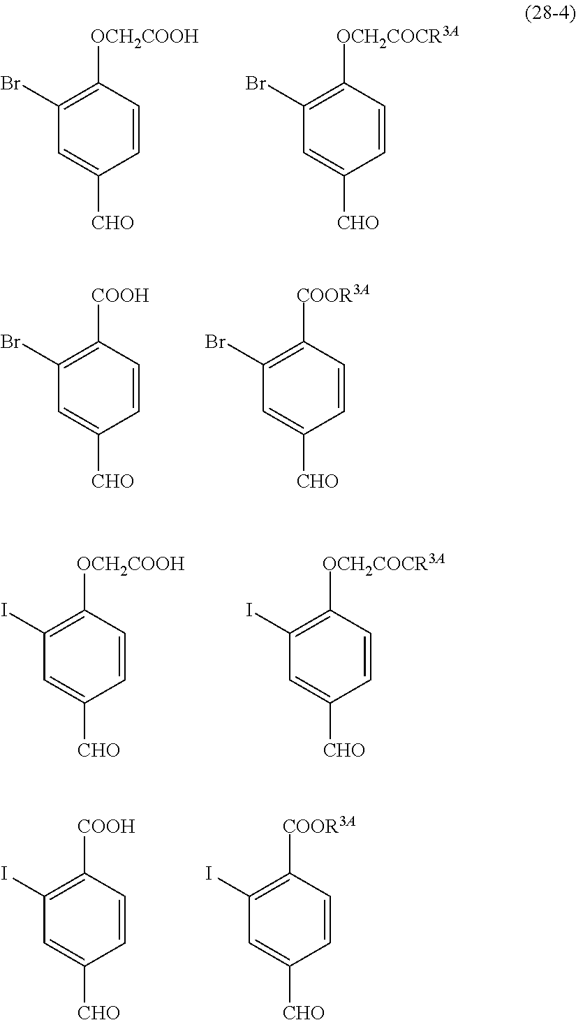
C1(Br)=C([OCH2COOH])C=CC([CHO])=C1.C1(Br)=C([OCH2COCR3A])C=CC([CHO])=C1.C1(Br)=C([COOH])C=CC([CHO])=C1.C1(Br)=C([COOR3A])C=CC([CHO])=C1.C1(I)=C([OCH2COOH])C=CC([CHO])=C1.C1(I)=C([OCH2COCR3A])C=CC([CHO])=C1.C1(I)=C([COOH])C=CC([CHO])=C1.C1(I)=C([COOR3A])C=CC([CHO])=C1
